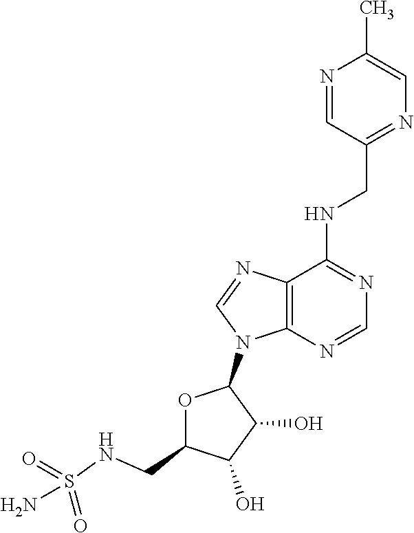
N(C1=NC=NC2=C1N=CN2C1OC(CNS(N)(=O)=O)C(O)C1O)CC1=NC=C(C)N=C1
